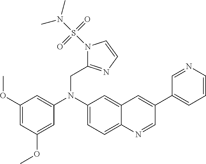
C1(OC)=CC(OC)=CC(N(C2=CC=C3C(=C2)C=C(C2=CC=CN=C2)C=N3)CC2=NC=CN2S(N(C)C)(=O)=O)=C1
